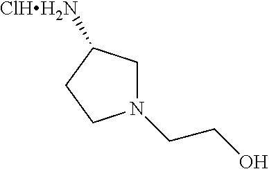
[ClHH2N]C1CN(CCO)CC1
